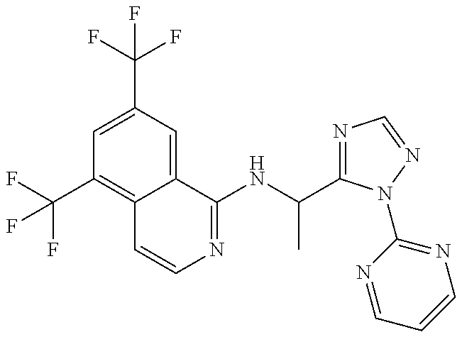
C12=C(C(F)(F)F)C=C(C(F)(F)F)C=C1C(NC(C)C1=NC=NN1C1=NC=CC=N1)=NC=C2
